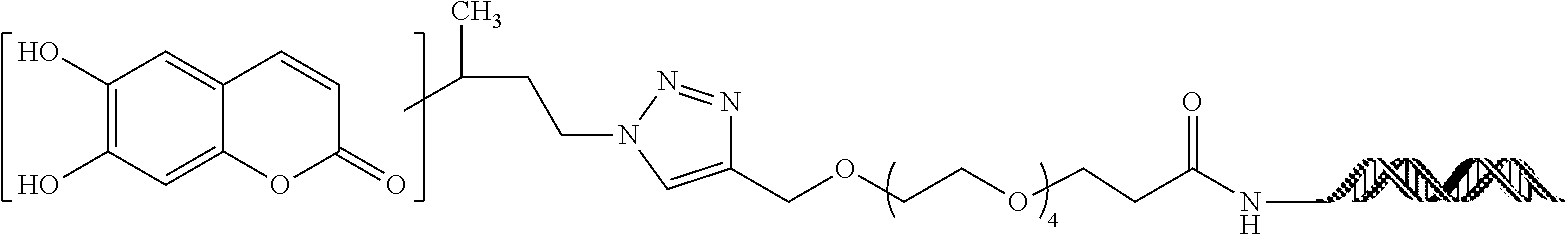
C1(COCCOCCC(NC)=O)=CN(CCC(C)C)N=N1.C1(O)=C(O)C=C2C(=C1)C=CC(=O)O2
